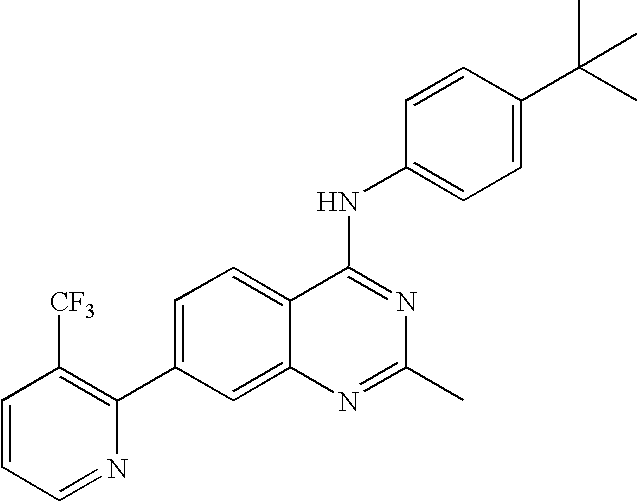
C1=CC=NC(C2=CC=C3C(=C2)N=C(C)N=C3NC2=CC=C(C(C)(C)C)C=C2)=C1[CF3]
